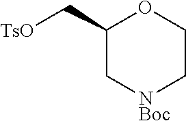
C1(C[TsO])C[NBoc]CCO1
